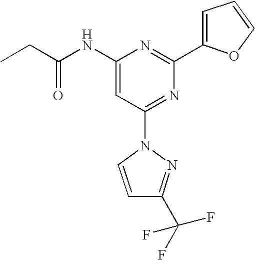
C1(NC(CC)=O)=CC(N2C=CC(C(F)(F)F)=N2)=NC(C2=CC=CO2)=N1
